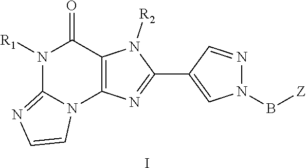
N1([R1])C2=NC=CN2C2=C(C1=O)N([R2])C(C1=CN(B[Z])N=C1)=N2.I
